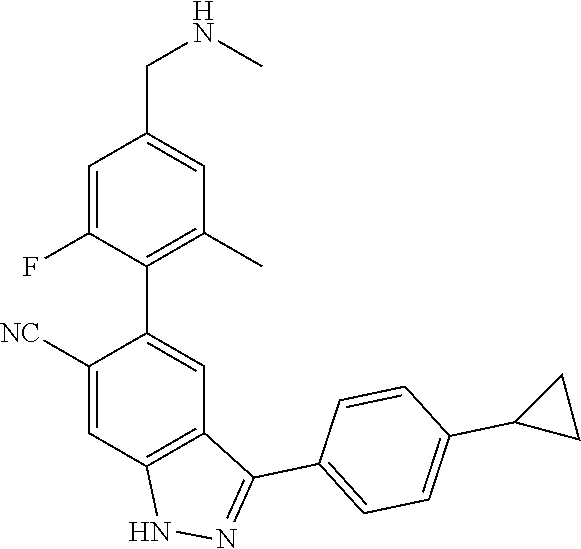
C1([NC])=CC2=C(C=C1C1=C(C)C=C(CNC)C=C1F)C(C1=CC=C(C3CC3)C=C1)=NN2
